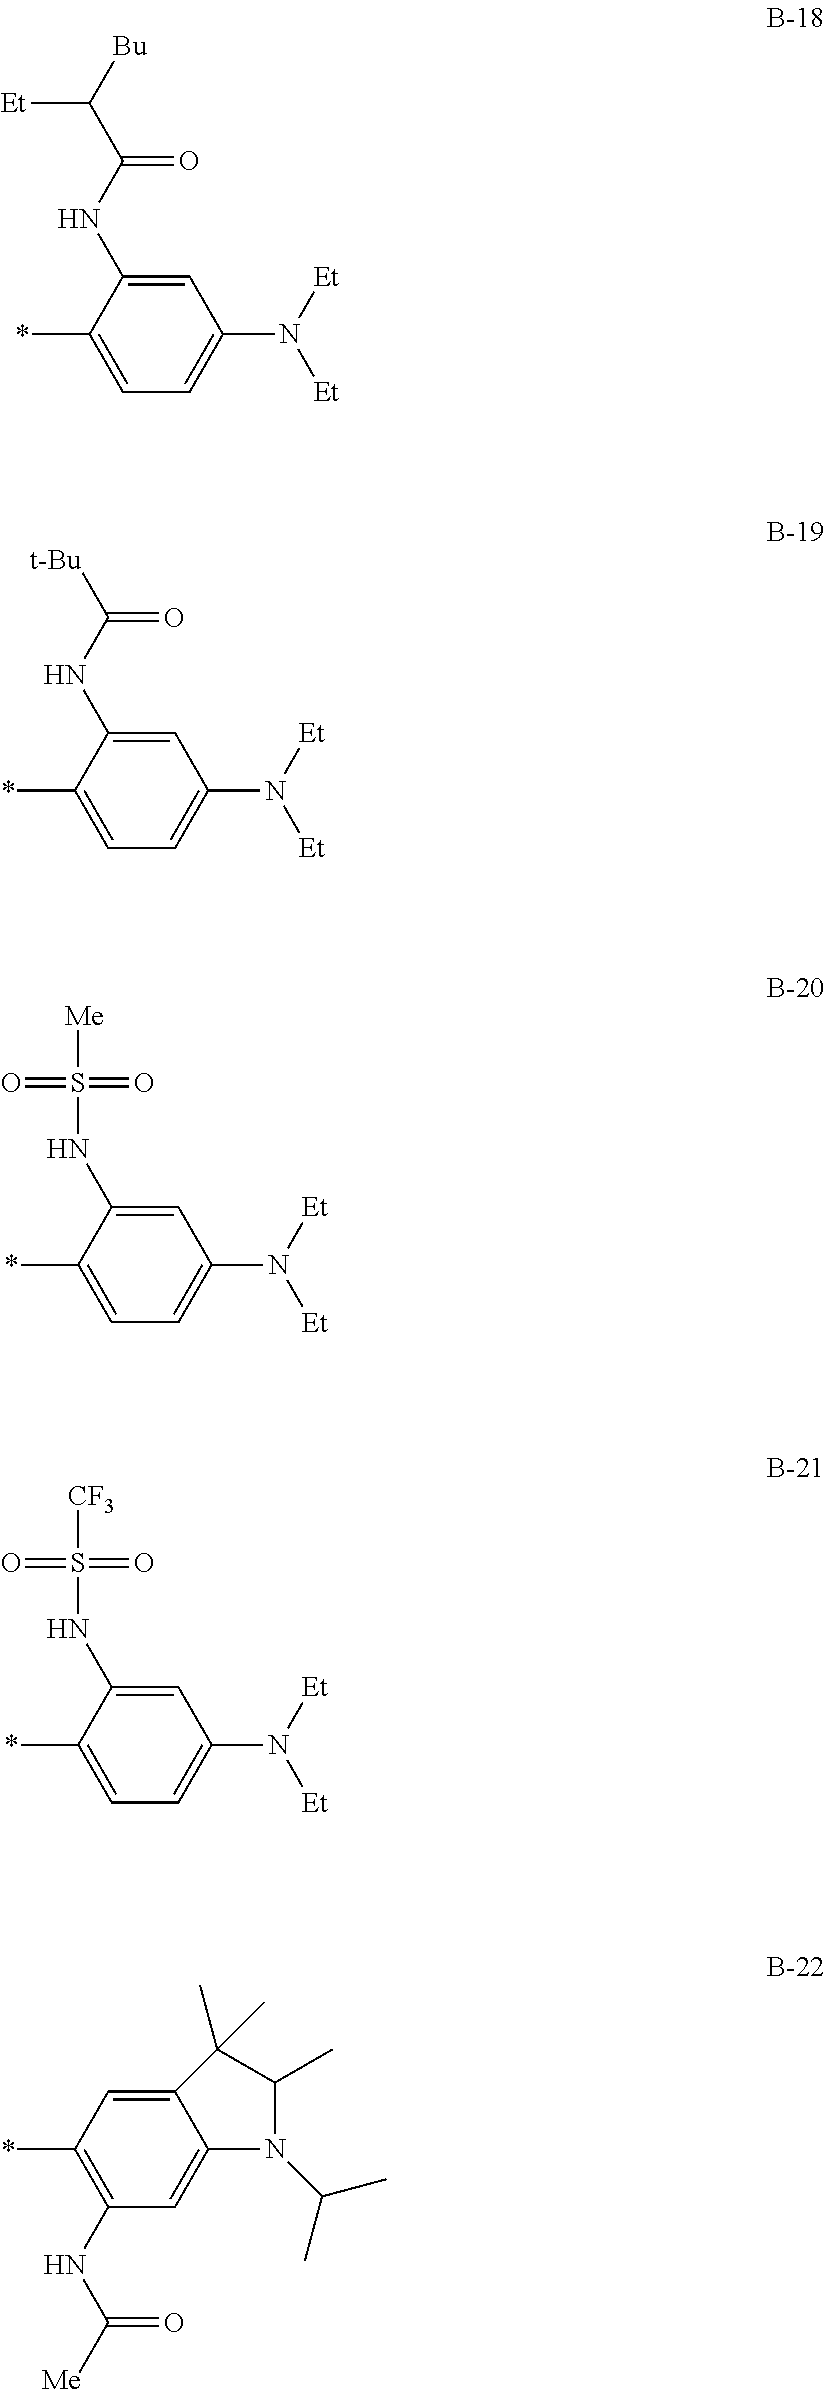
C1=C(NC(C([Bu])[Et])=O)C(*)=CC=C1N([Et])[Et].C1=C(NC([t-Bu])=O)C(*)=CC=C1N([Et])[Et].C1=C(NS(=O)(=O)[Me])C(*)=CC=C1N([Et])[Et].C1=C(NS(=O)(=O)[CF3])C(*)=CC=C1N([Et])[Et].C12=CC(*)=C(NC([Me])=O)C=C1N(C(C)C)C(C)C2(C)C
